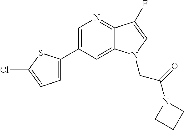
C1=C(C2=CC=C(Cl)S2)C=C2C(=N1)C(F)=CN2CC(N1CCC1)=O
